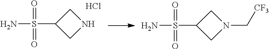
C1(S(N)(=O)=O)CN(C[CF3])C1.C1(S(N)(=O)=O)CNC1.Cl
